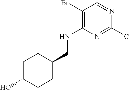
N(C1=C(Br)C=NC(Cl)=N1)CC1CCC(O)CC1
